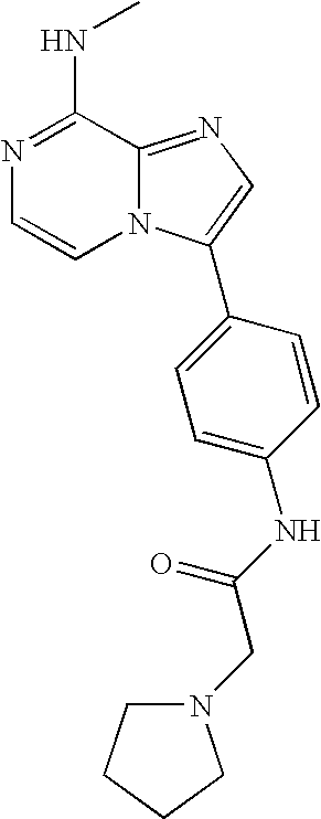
N1=C(NC)C2=NC=C(C3=CC=C(NC(CN4CCCC4)=O)C=C3)N2C=C1
